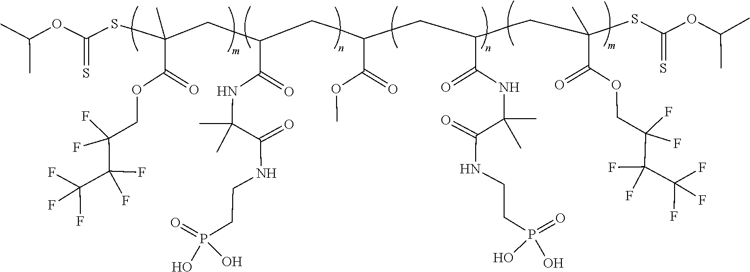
CC(OC(SCC(CCCC(CCC(CCC(CCCC(CSC(OC(C)C)=S)(C)C(=O)OCC(C(C(F)(F)F)(F)F)(F)F)C(NC(C)(C(=O)NCCP(O)(=O)O)C)=O)C(=O)OC)C(NC(C(=O)NCCP(O)(=O)O)(C)C)=O)(C)C(OCC(C(C(F)(F)F)(F)F)(F)F)=O)=S)C
